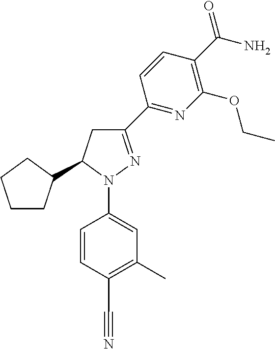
C1CC(C2CC(C3=NC(OCC)=C(C(=O)N)C=C3)=NN2C2=CC(C)=C(C#N)C=C2)CC1
